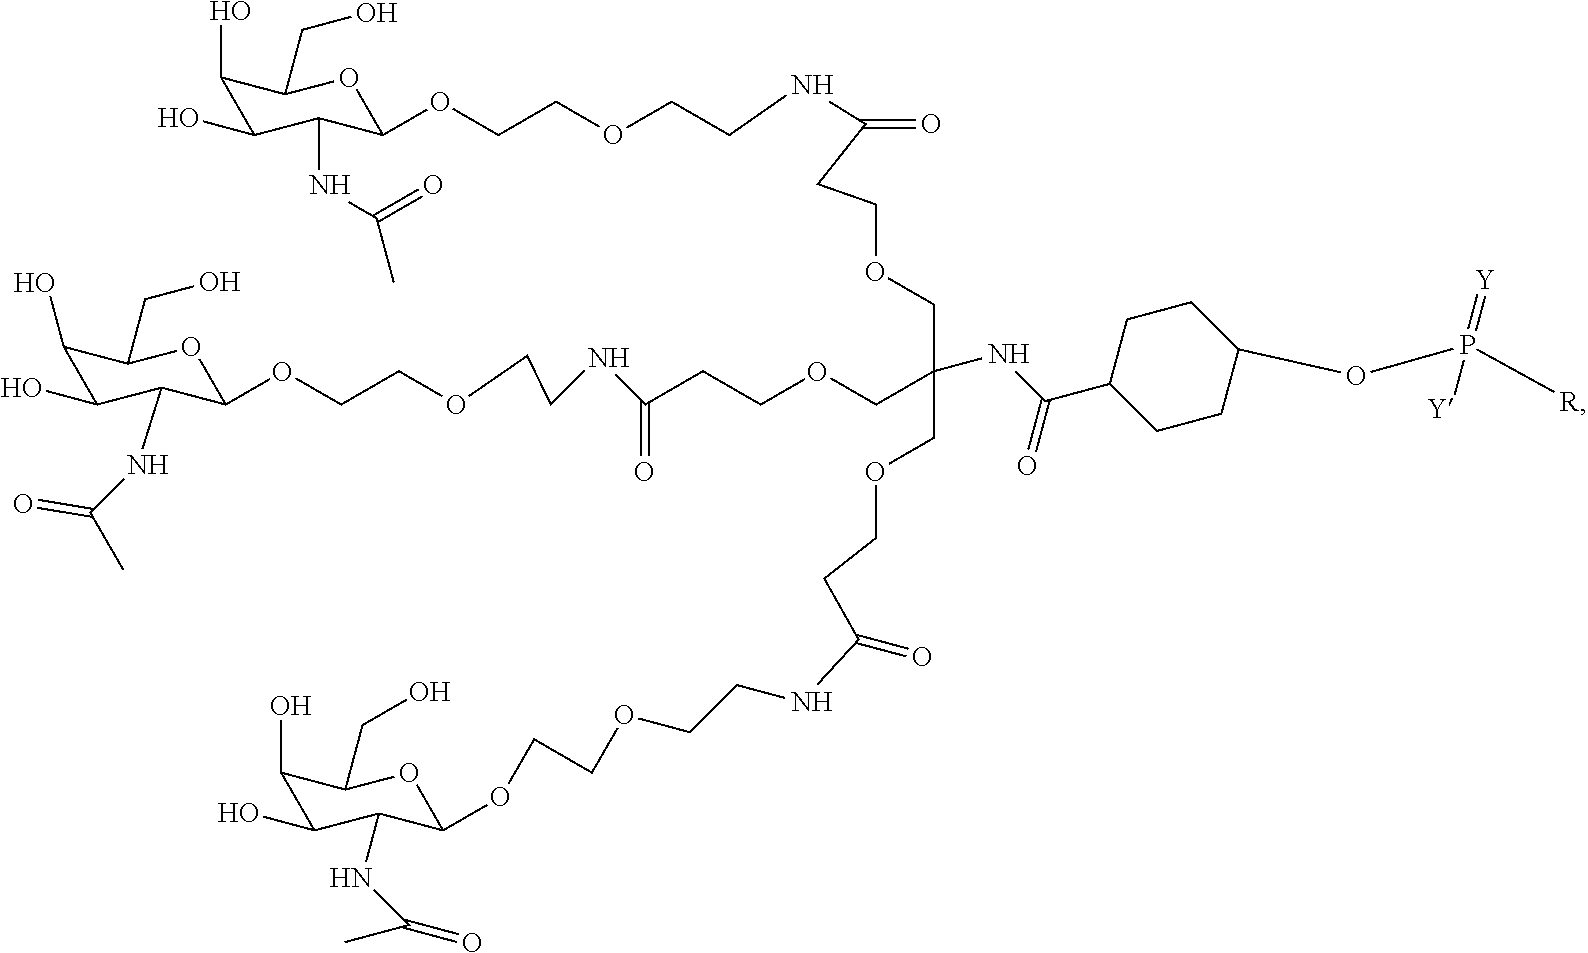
C1(O)C(O)C(NC(C)=O)C(OCCOCCNC(CCOCC(COCCC(NCCOCCOC2C(NC(C)=O)C(O)C(O)C(CO)O2)=O)(COCCC(NCCOCCOC2C(NC(C)=O)C(O)C(O)C(CO)O2)=O)NC(C2CCC(OP(=[Y])([Y])[R])CC2)=O)=O)OC1CO
